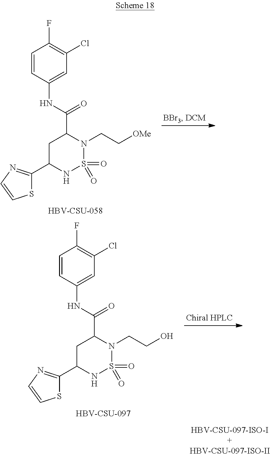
S1C(C2NS(=O)(=O)N(CC[OMe])C(C(NC3=CC(Cl)=C(F)C=C3)=O)C2)=NC=C1.[HBV-CSU-058].S1C(C2NS(=O)(=O)N(CCO)C(C(NC3=CC(Cl)=C(F)C=C3)=O)C2)=NC=C1.[HBV-CSU-097]
